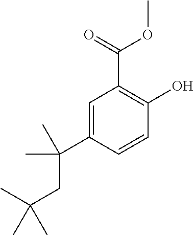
C1=C(C(C)(C)CC(C)(C)C)C=CC(O)=C1C(=O)OC
